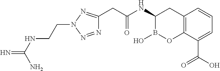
C12=C(C(C(O)=O)=CC=C1)OB(O)C(NC(CC1=NN(CCNC(=N)N)N=N1)=O)C2
